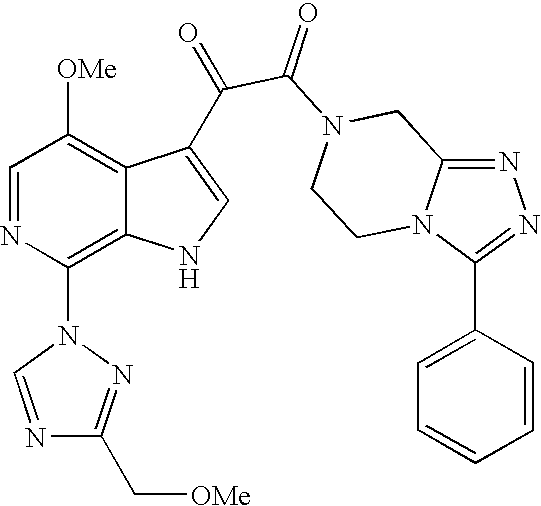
N1=C2N(C(C3=CC=CC=C3)=N1)CCN(C(=O)C(=O)C1=CNC3=C(N4N=C(C[OMe])N=C4)N=CC([OMe])=C31)C2
